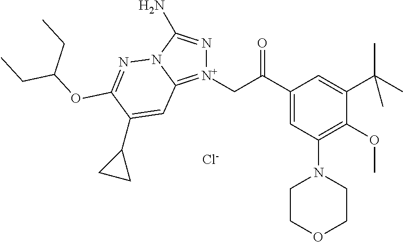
[N+]1(CC(=O)C2=CC(N3CCOCC3)=C(OC)C(C(C)(C)C)=C2)=C2N(C(N)=N1)N=C(OC(CC)CC)C(C1CC1)=C2.[Cl-]
